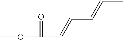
COC(=O)C=CC=CC
